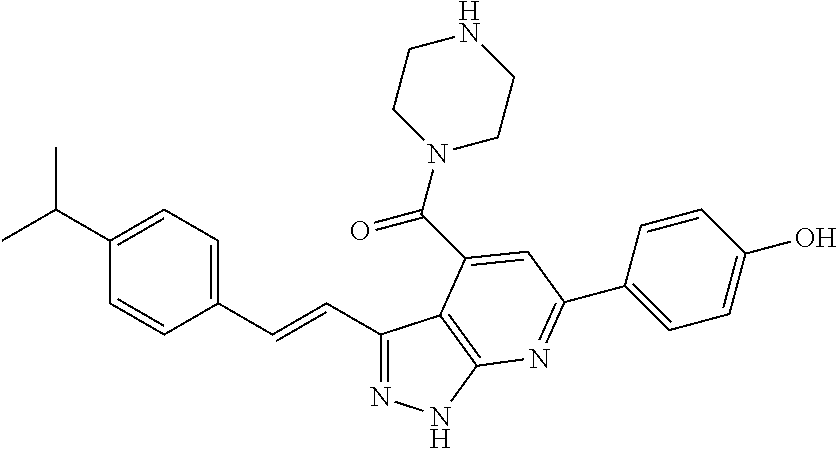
C1(C=CC2=CC=C(C(C)C)C=C2)=NNC2=C1C(C(N1CCNCC1)=O)=CC(C1=CC=C(O)C=C1)=N2
